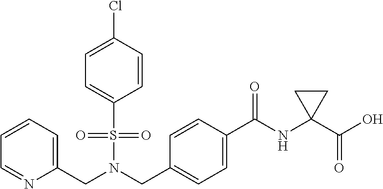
C1=CC=C(CN(S(=O)(=O)C2=CC=C(Cl)C=C2)CC2=CC=C(C(=O)NC3(C(O)=O)CC3)C=C2)N=C1
